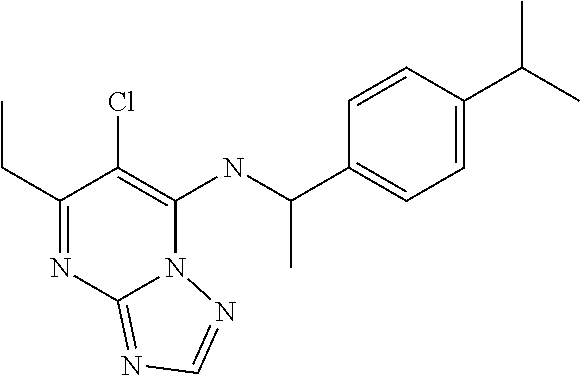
C1(CC)=NC2=NC=NN2C(NC(C2=CC=C(C(C)C)C=C2)C)=C1Cl
